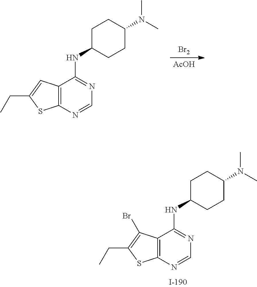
C12=C(N=CN=C1NC1CCC(N(C)C)CC1)SC(CC)=C2Br.C12=C(N=CN=C1NC1CCC(N(C)C)CC1)SC(CC)=C2.[Br2].[AcOH]
